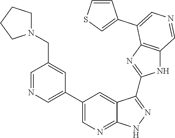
C1=NC=C(C2=CN=C3C(=C2)C(C2=NC4=C(N2)C=NC=C4C2=CSC=C2)=NN3)C=C1CN1CCCC1
